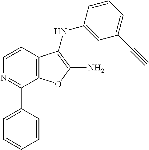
N1=C(C2=CC=CC=C2)C2=C(C=C1)C(NC1=CC(C#C)=CC=C1)=C(N)O2
